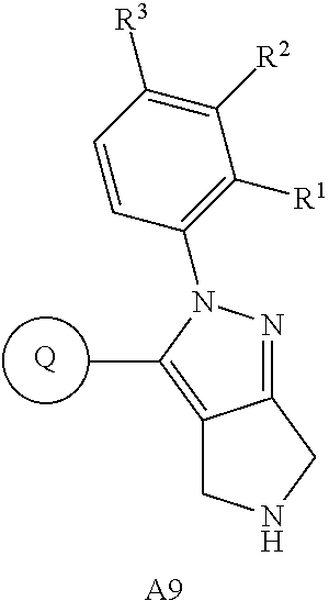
C1([R2])=C([R3])C=CC(N2N=C3C(=C2C)CNC3)=C1[R1].[Q].[A9]
